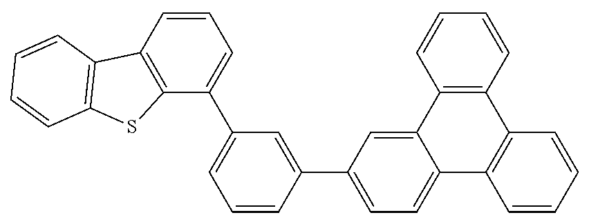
C1(C2=CC=CC(C3=CC=C4C5=C(C6=C(C4=C3)C=CC=C6)C=CC=C5)=C2)=CC=CC2=C1SC1=C2C=CC=C1
